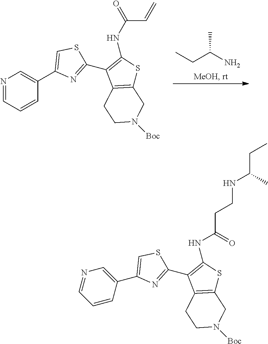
CCC(N)C.N1=CC=CC(C2=CSC(C3=C(NC(=O)C=C)SC4=C3CCN([Boc])C4)=N2)=C1.N1=CC=CC(C2=CSC(C3=C(NC(=O)CCNC(C)CC)SC4=C3CCN([Boc])C4)=N2)=C1
